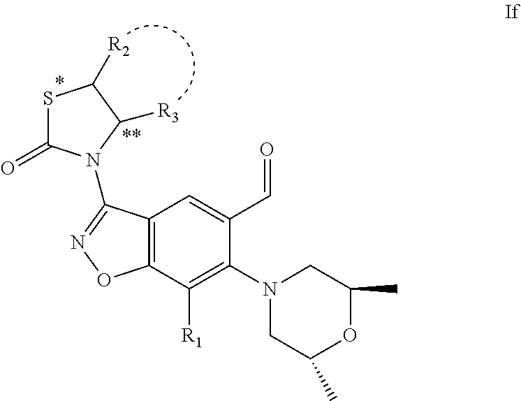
S1C(=O)N(C2=NOC3=C2C=C(C=O)C(N2CC(C)OC(C)C2)=C3[R1])C([R3])C1[R2]
